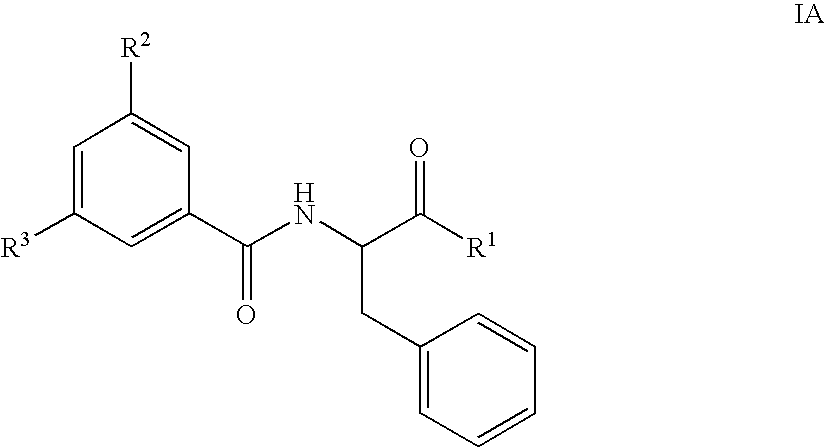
C1=C([R3])C=C(C(=O)NC(C(=O)[R1])CC2=CC=CC=C2)C=C1[R2]
